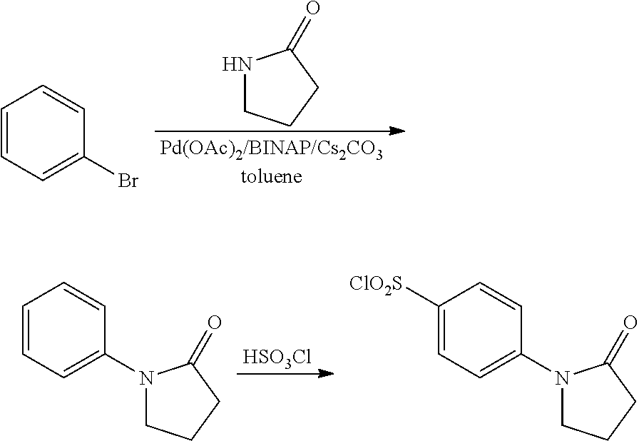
C1=CC=C(Br)C=C1.N1CCCC1=O.[HSO3Cl].C1=CC=C(N2CCCC2=O)C=C1.C1([ClO2S])=CC=C(N2CCCC2=O)C=C1
